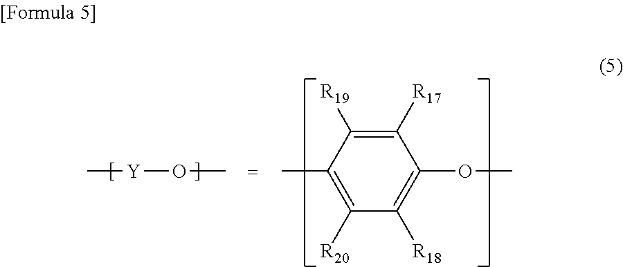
C[Y]OC.C1([R17])=C([R19])C(C)=C([R20])C([R18])=C1OC
